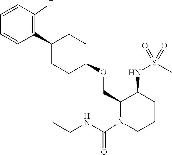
C1(C2=C(F)C=CC=C2)CCC(OCC2C(NS(C)(=O)=O)CCCN2C(NCC)=O)CC1
